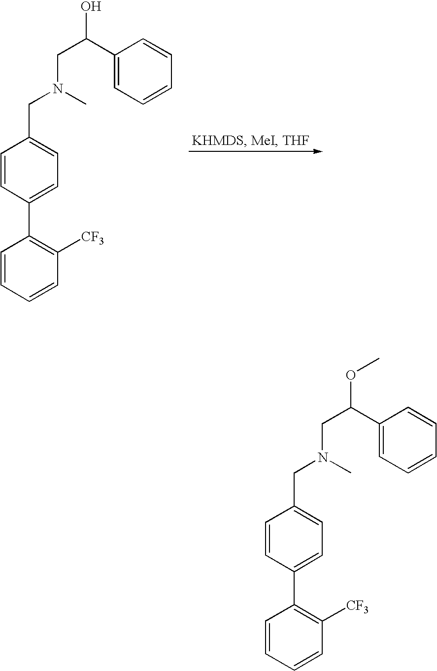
C1=CC=CC([CF3])=C1C1=CC=C(CN(CC(C2=CC=CC=C2)O)C)C=C1.C1=CC=CC([CF3])=C1C1=CC=C(CN(CC(C2=CC=CC=C2)OC)C)C=C1
